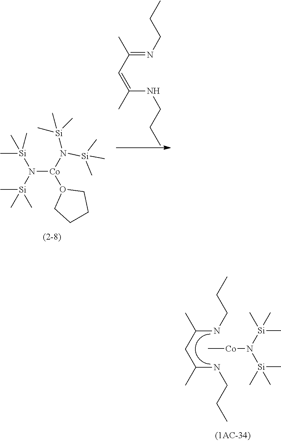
C(NCCC)(=CC(=NCCC)C)C.N([Co](N([Si](C)(C)C)[Si](C)(C)C)O1CCCC1)([Si](C)(C)C)[Si](C)(C)C.[Co](N([Si](C)(C)C)[Si](C)(C)C)C.C(NCCC)(CC(NCCC)C)C
